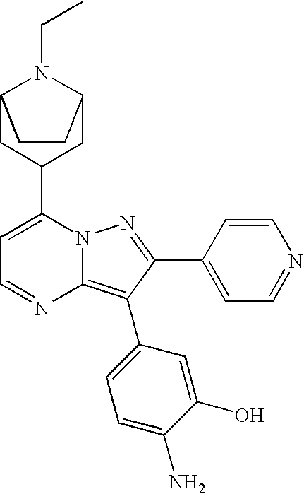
C12CC(C3=CC=NC4=C(C5=CC=C(N)C(O)=C5)C(C5=CC=NC=C5)=NN34)CC(N1CC)CC2
